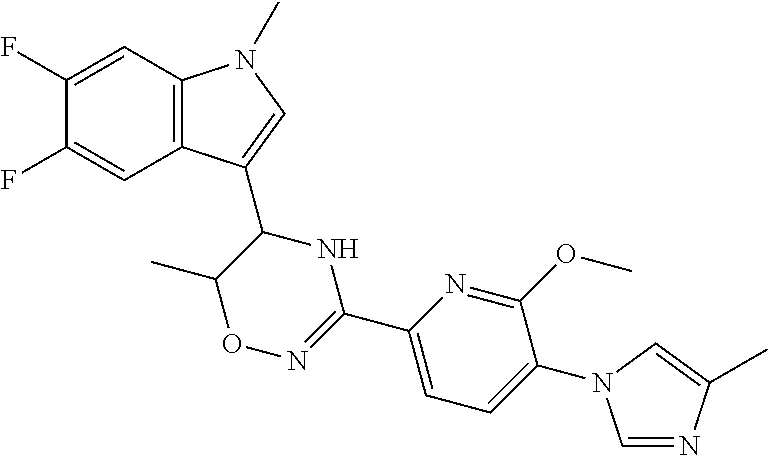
C1(F)=CC2=C(C=C1F)C(C1C(C)ON=C(C3=CC=C(N4C=NC(C)=C4)C(OC)=N3)N1)=CN2C
